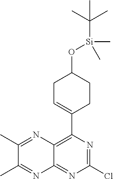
ClC1=NC(C2=CCC(O[Si](C)(C(C)(C)C)C)CC2)=C2C(=N1)N=C(C)C(C)=N2
